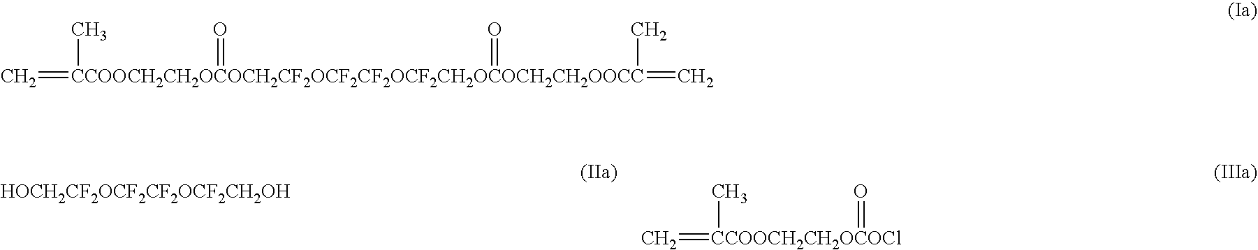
C=[CCOOCH2CH2OCOCH2CF2OCF2CF2OCF2CH2OCOCH2CH2OOCC](C)(=O)(=C)(C)=O.[HOCH2CF2OCF2CF2OCF2CH2OH].C=[CCOOCH2CH2OCOCl](=O)C
